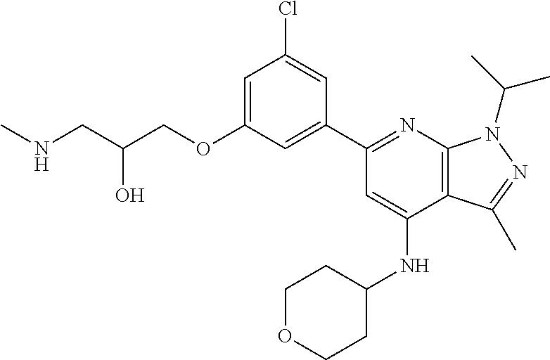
C(O)(CNC)COC1=CC(Cl)=CC(C2=NC3=C(C(NC4CCOCC4)=C2)C(C)=NN3C(C)C)=C1
